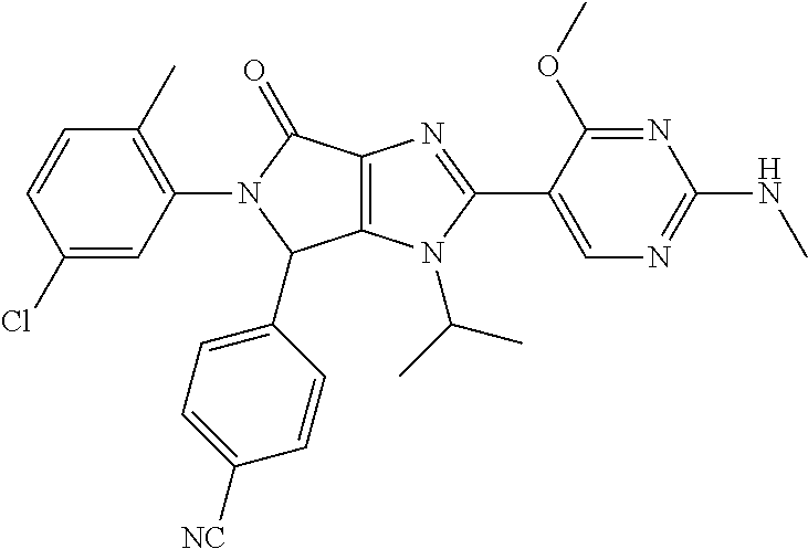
C12=C(N(C(C)C)C(C3=CN=C(NC)N=C3OC)=N1)C(C1=CC=C([NC])C=C1)N(C1=C(C)C=CC(Cl)=C1)C2=O
